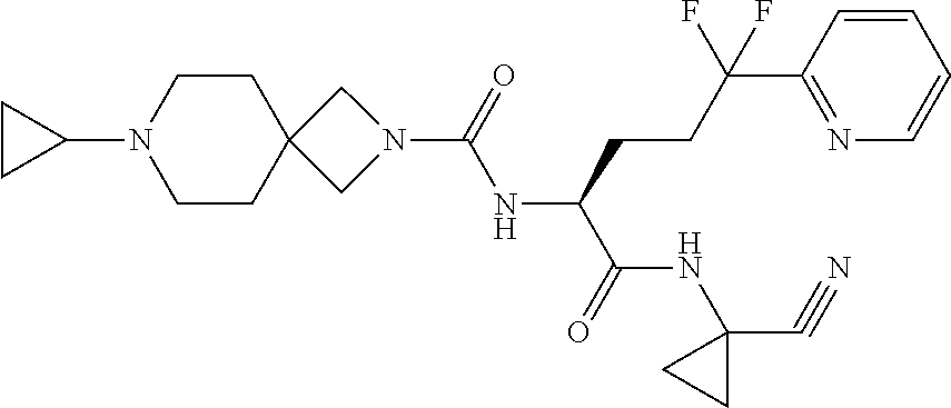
N1(C(=O)NC(C(NC2(C#N)CC2)=O)CCC(C2=NC=CC=C2)(F)F)CC2(C1)CCN(C1CC1)CC2
